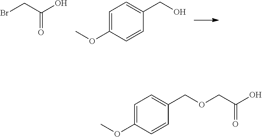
O=C(CBr)O.O(C)C1=CC=C(CO)C=C1.O(C)C1=CC=C(COCC(O)=O)C=C1
